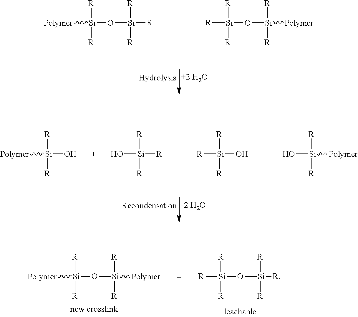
[Polymer][Si](O[Si]([R])([R])[R])([R])[R].[Polymer][Si](O[Si]([R])([R])[R])([R])[R].[Polymer][Si](O)([R])[R].[Si]([R])([R])([R])O.[Si](O)([R])([R])[R].[Si]([Polymer])([R])([R])O.[Polymer][Si](O[Si]([Polymer])([R])[R])([R])[R].[R][Si](O[Si]([R])([R])[R])([R])[R]
